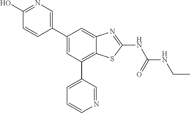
C1(C2=CN=C(O)C=C2)=CC(C2=CC=CN=C2)=C2C(=C1)N=C(NC(NCC)=O)S2
